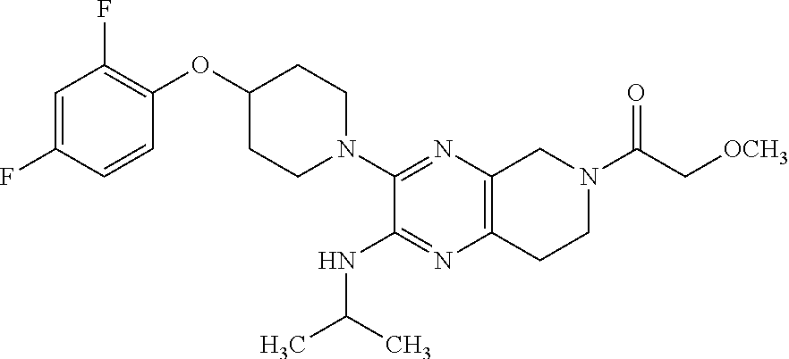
C1=C(F)C=CC(OC2CCN(C3=NC4=C(N=C3NC(C)C)CCN(C(C[OCH3])=O)C4)CC2)=C1F
